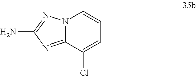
N12C(=NC(N)=N1)C(Cl)=CC=C2
